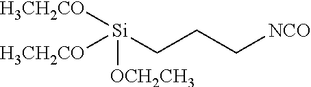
[H3CH2CO][Si](CCC[NCO])([H3CH2CO])[OCH2CH3]
